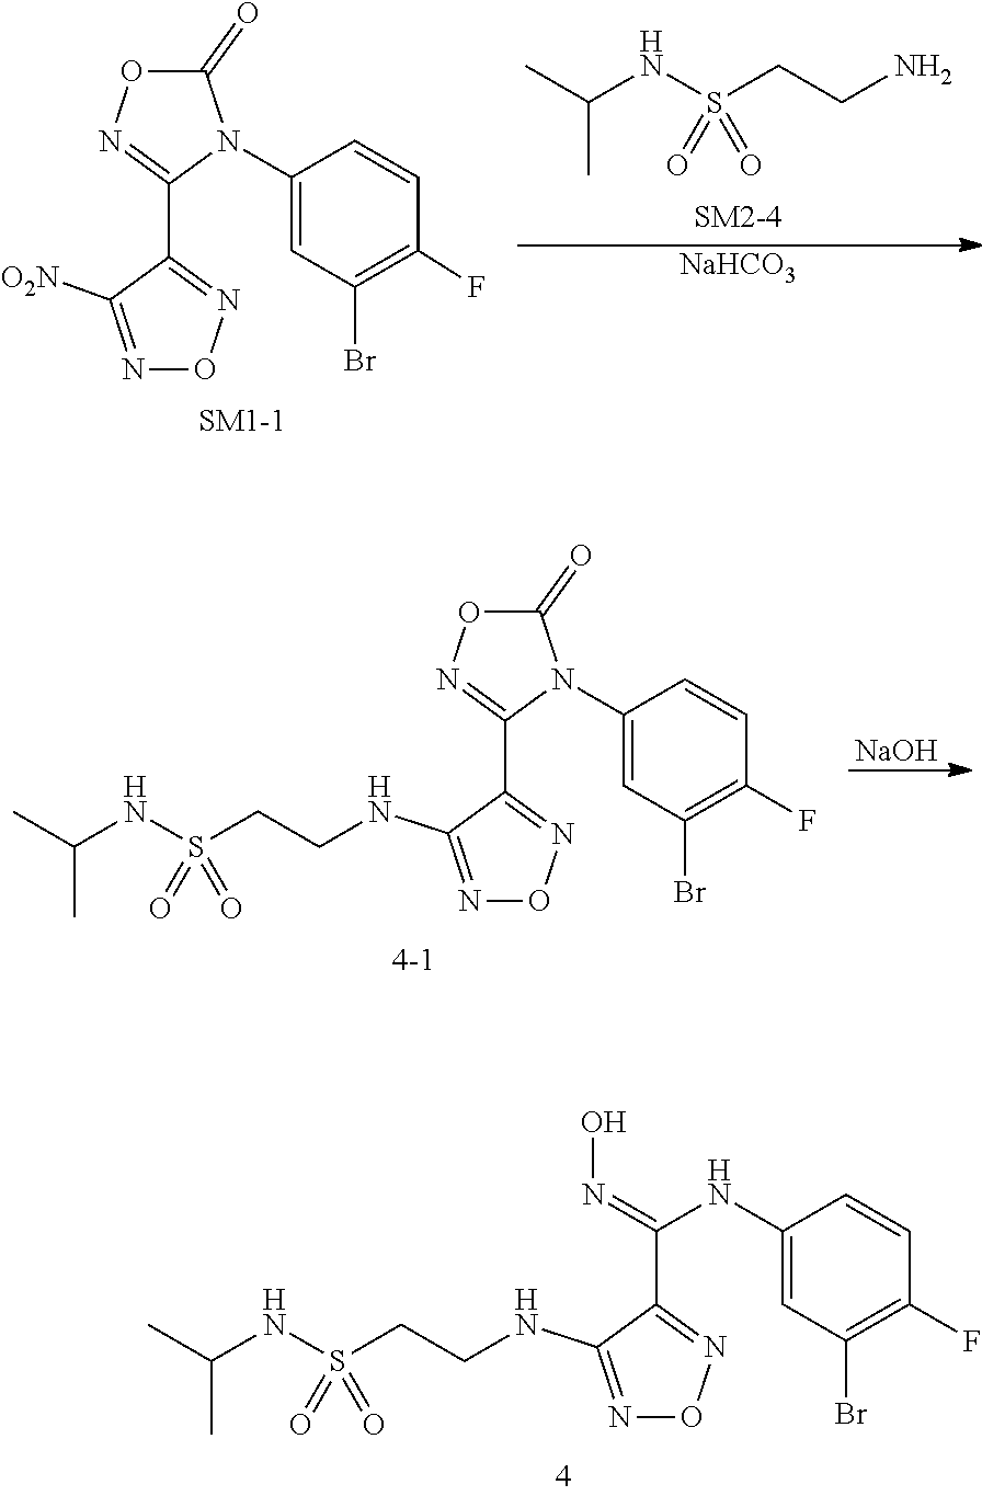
C1(=O)ON=C(C2=NON=C2[O2N])N1C1=CC(Br)=C(F)C=C1.N(S(CCN)(=O)=O)C(C)C.[NaHCO3].[NaOH].C1(=O)ON=C(C2=NON=C2NCCS(NC(C)C)(=O)=O)N1C1=CC(Br)=C(F)C=C1.C(C1=NON=C1NCCS(NC(C)C)(=O)=O)(=NO)NC1=CC(Br)=C(F)C=C1
